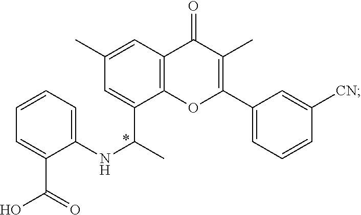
C1(C)=CC2=C(C(C(C)NC3=CC=CC=C3C(=O)O)=C1)OC(C1=CC=CC([CN])=C1)=C(C)C2=O
